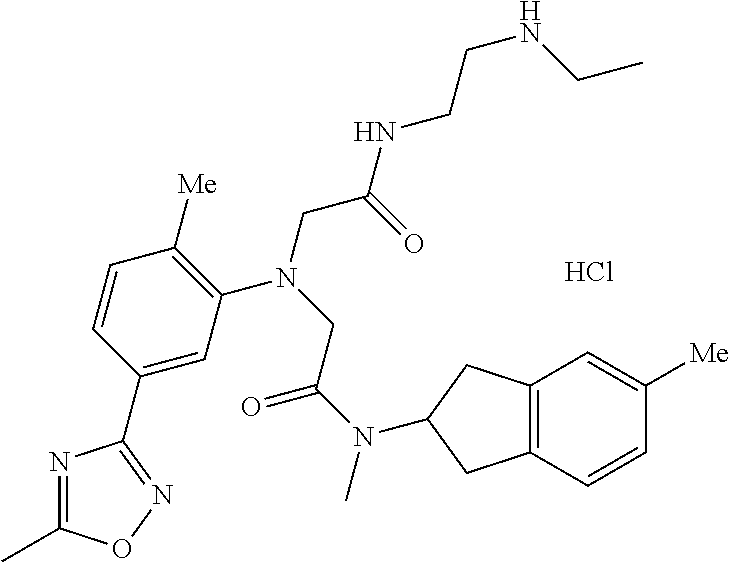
Cl.C1=C(C2=NOC(C)=N2)C=CC([Me])=C1N(CC(NCCNCC)=O)CC(N(C)C1CC2=C(C=CC([Me])=C2)C1)=O
